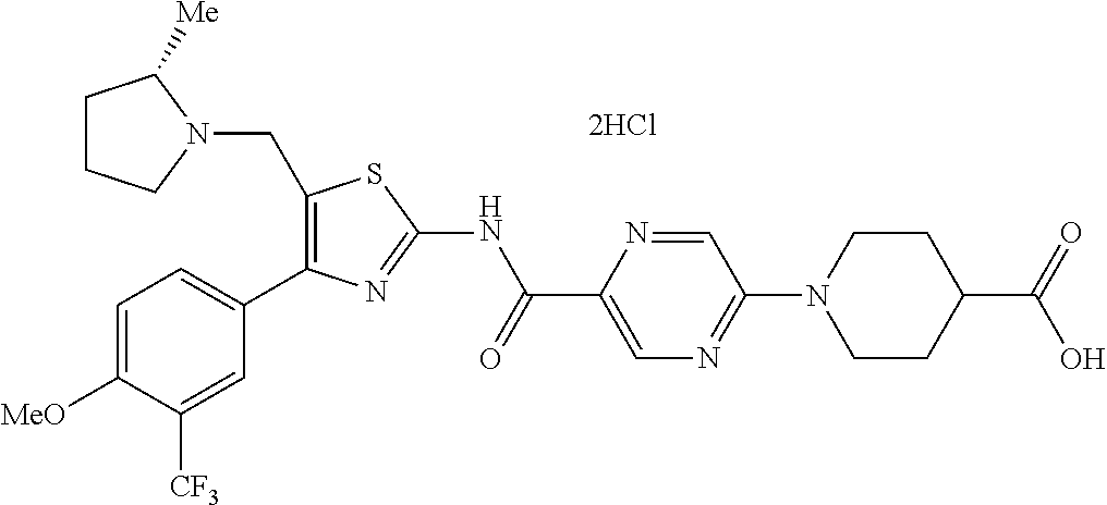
C1(CN2C([Me])CCC2)=C(C2=CC=C([MeO])C([CF3])=C2)N=C(NC(C2=CN=C(N3CCC(C(=O)O)CC3)C=N2)=O)S1.[2HCl]
